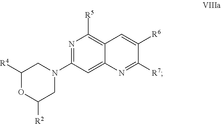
C1([R4])OC([R2])CN(C2=NC([R5])=C3C(=C2)N=C([R7])C([R6])=C3)C1
